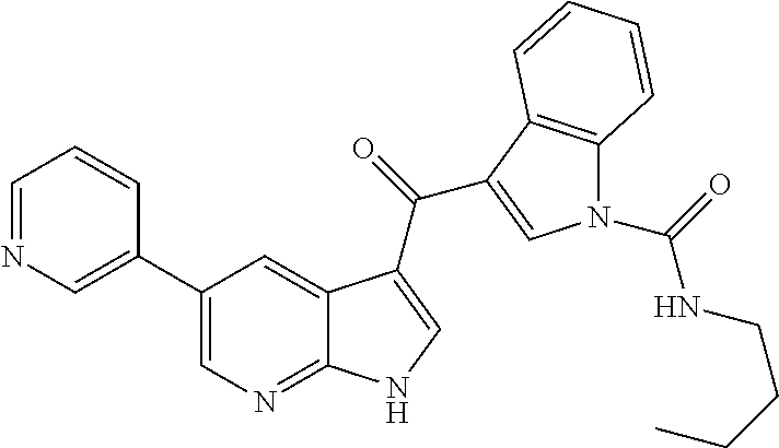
C1(C2=CN=CC=C2)=CN=C2C(=C1)C(C(=O)C1=CN(C(NCCCC)=O)C3=C1C=CC=C3)=CN2
